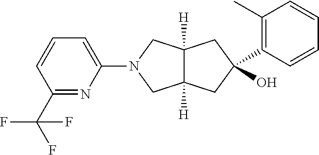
C1(C(F)(F)F)=NC(N2CC3([H])C([H])(C2)CC(O)(C2=C(C)C=CC=C2)C3)=CC=C1
